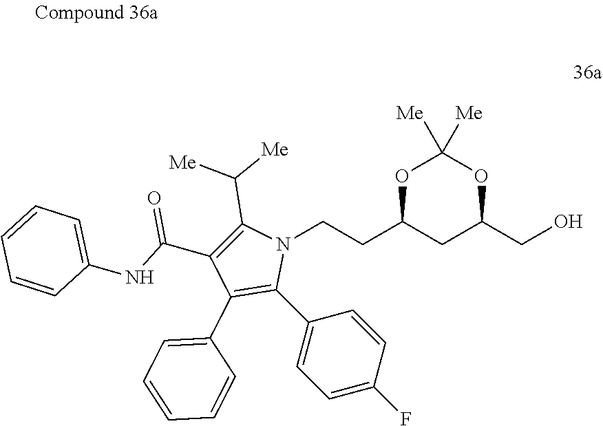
O1C(CCN2C(C([Me])[Me])=C(C(NC3=CC=CC=C3)=O)C(C3=CC=CC=C3)=C2C2=CC=C(F)C=C2)CC(CO)OC1([Me])[Me]
